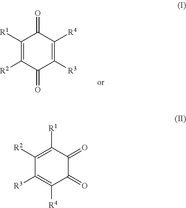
C1([R1])=C([R2])C(=O)C([R3])=C([R4])C1=O.C1([R2])=C([R1])C(=O)C(=O)C([R4])=C1[R3]
